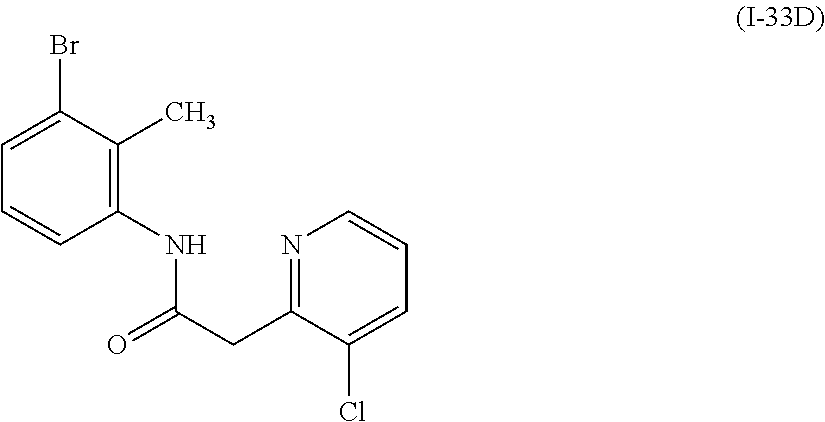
N1=C(CC(=O)NC2=C(C)C(Br)=CC=C2)C(Cl)=CC=C1
